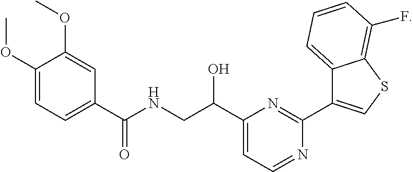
C1(OC)=CC=C(C(NCC(C2=CC=NC(C3=CSC4=C(F)C=CC=C34)=N2)O)=O)C=C1OC
